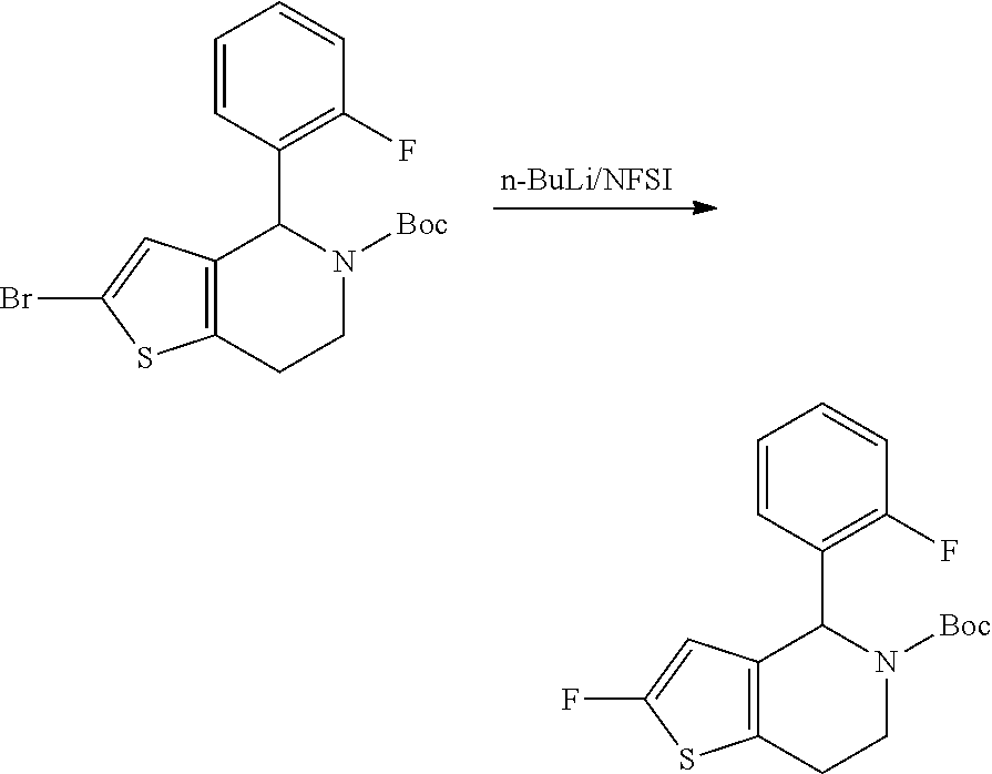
C12=C(CCN([Boc])C1C1=C(F)C=CC=C1)SC(Br)=C2.C12=C(CCN([Boc])C1C1=C(F)C=CC=C1)SC(F)=C2
